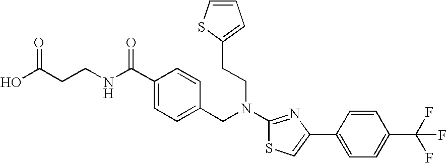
C1(C(NCCC(O)=O)=O)=CC=C(CN(C2=NC(C3=CC=C(C(F)(F)F)C=C3)=CS2)CCC2=CC=CS2)C=C1
